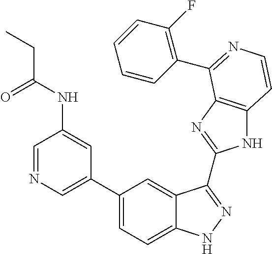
C1(C2=CN=CC(NC(=O)CC)=C2)=CC=C2C(=C1)C(C1=NC3=C(N1)C=CN=C3C1=C(F)C=CC=C1)=NN2
